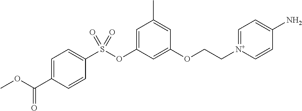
C1=C(C(OC)=O)C=CC(S(OC2=CC(C)=CC(OCC[N+]3=CC=C(N)C=C3)=C2)(=O)=O)=C1
